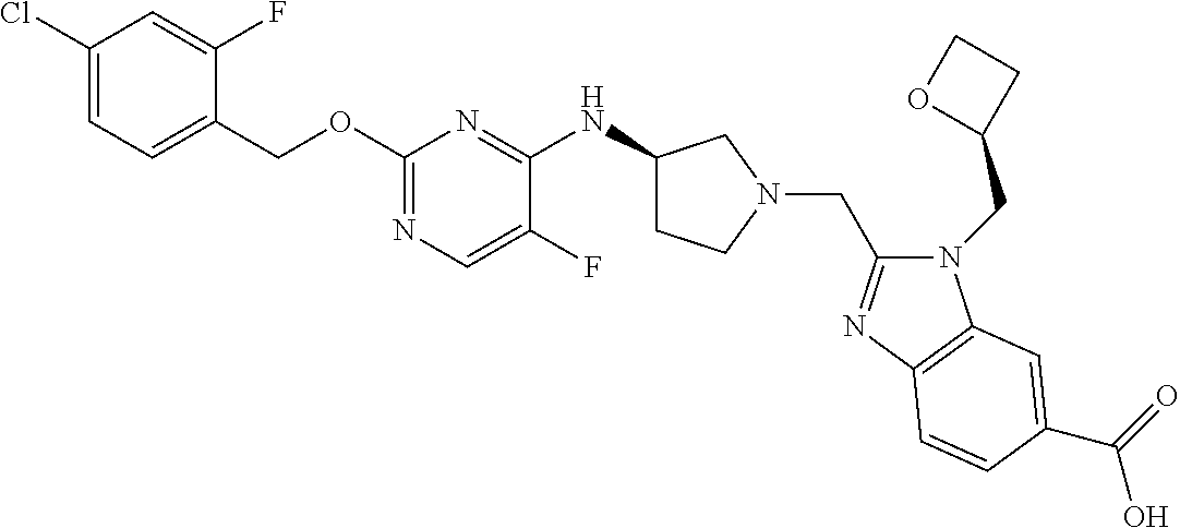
C1(Cl)=CC=C(COC2=NC=C(F)C(NC3CCN(CC4=NC5=C(N4CC4CCO4)C=C(C(=O)O)C=C5)C3)=N2)C(F)=C1
